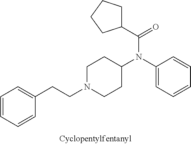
C1=CC=CC(CCN2CCC(N(C(=O)C3CCCC3)C3=CC=CC=C3)CC2)=C1
